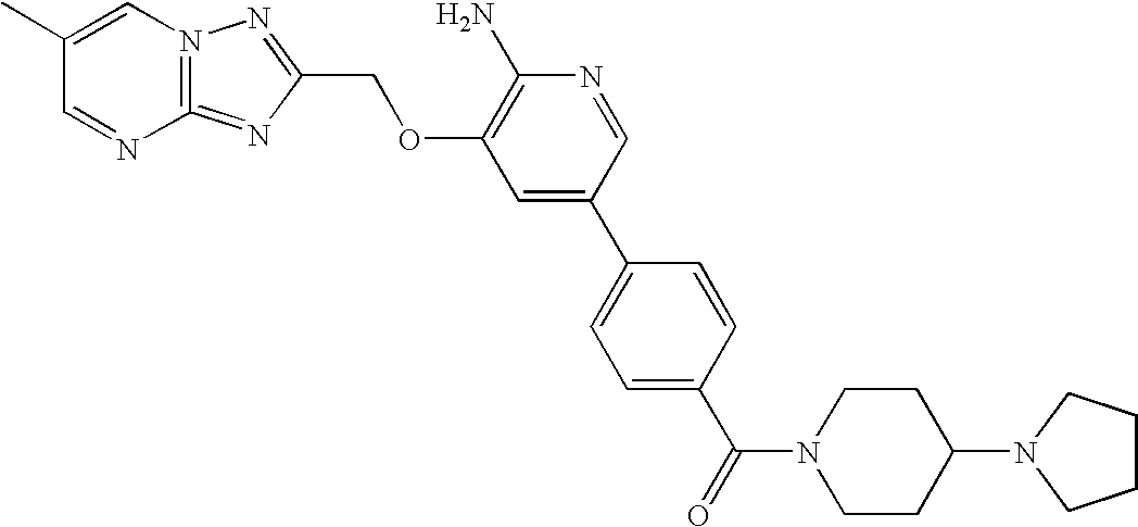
C1(C)=CN2=C(=NC(COC3=C(N)N=CC(C4=CC=C(C(=O)N5CCC(N6CCCC6)CC5)C=C4)=C3)=N2)N=C1
